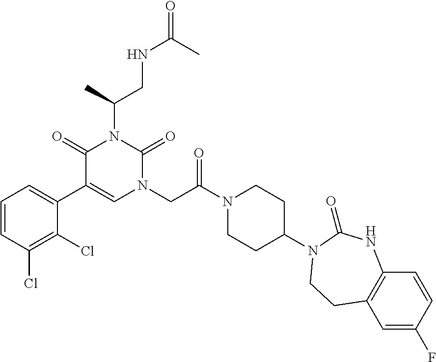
C1=CC(Cl)=C(Cl)C(C2=CN(CC(N3CCC(N4C(=O)NC5=C(C=C(F)C=C5)CC4)CC3)=O)C(=O)N(C(CNC(=O)C)C)C2=O)=C1
